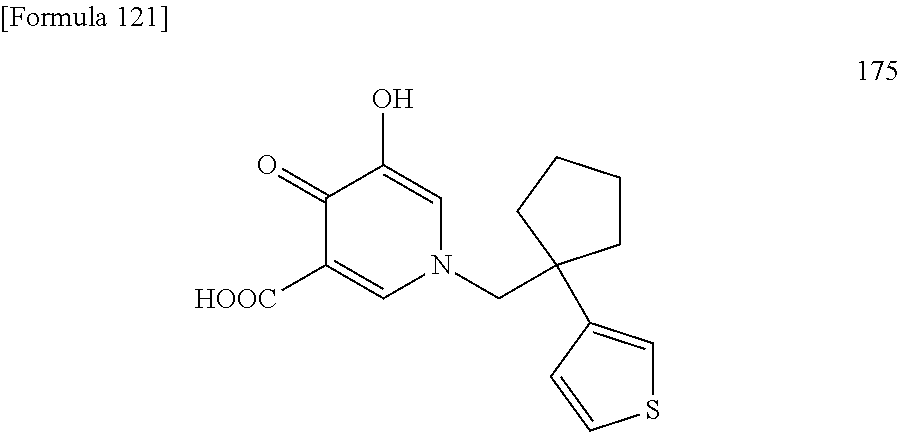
C1(=O)C([HOOC])=CN(CC2(C3=CSC=C3)CCCC2)C=C1O
